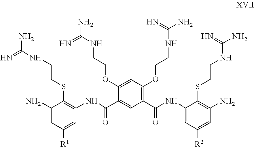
C1(N)=CC([R1])=CC(NC(C2=CC(C(NC3=CC([R2])=CC(N)=C3SCCNC(N)=N)=O)=C(OCCNC(N)=N)C=C2OCCNC(N)=N)=O)=C1SCCNC(=N)N
